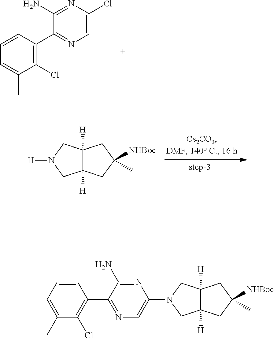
C1=CC(C2=NC=C(Cl)N=C2N)=C(Cl)C(C)=C1.C12([H])C([H])(CC(C)([NHBoc])C1)CN([H])C2.C12([H])C([H])(CC(C)([NHBoc])C1)CN(C1=CN=C(C3=C(Cl)C(C)=CC=C3)C(N)=N1)C2
